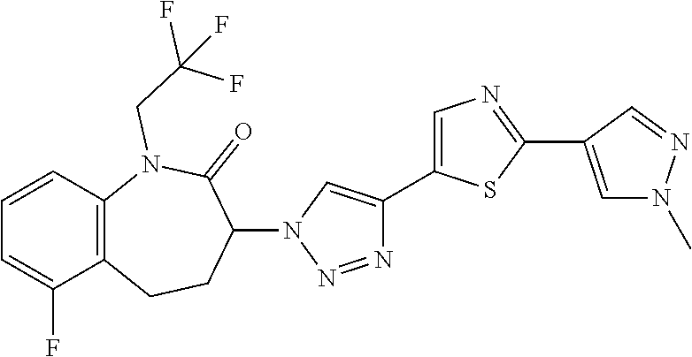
C1=CC2=C(C(F)=C1)CCC(N1C=C(C3=CN=C(C4=CN(C)N=C4)S3)N=N1)C(=O)N2CC(F)(F)F
